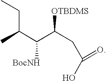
CC(C(C(CC(O)=O)[OTBDMS])[BocNH])CC
